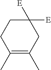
C1(C)=C(C)CC([E])([E])CC1
